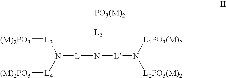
N([L]N([L]N([L2PO3(M)2])[L1PO3(M)2])[L5][PO3(M)2])([L4][(M)2PO3])[L3][(M)2PO3]
